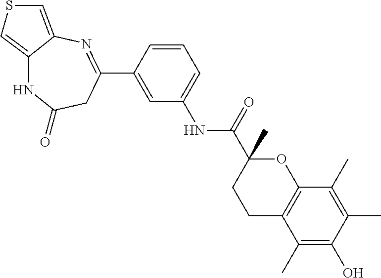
C12=CSC=C1N=C(C1=CC(NC(=O)C3(C)CCC4=C(O3)C(C)=C(C)C(O)=C4C)=CC=C1)CC(=O)N2
